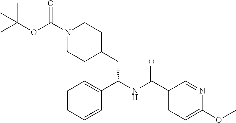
CC(OC(N1CCC(CC(NC(C2=CC=C(OC)N=C2)=O)C2=CC=CC=C2)CC1)=O)(C)C
